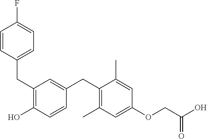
C(C1=C(O)C=CC(CC2=C(C)C=C(OCC(O)=O)C=C2C)=C1)C1=CC=C(F)C=C1
